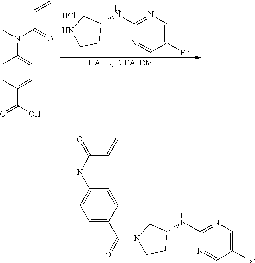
C1(NC2CN(C(=O)C3=CC=C(N(C(=O)C=C)C)C=C3)CC2)=NC=C(Br)C=N1.C1(NC2CNCC2)=NC=C(Br)C=N1.Cl.C1=CC(C(=O)O)=CC=C1N(C)C(=O)C=C
